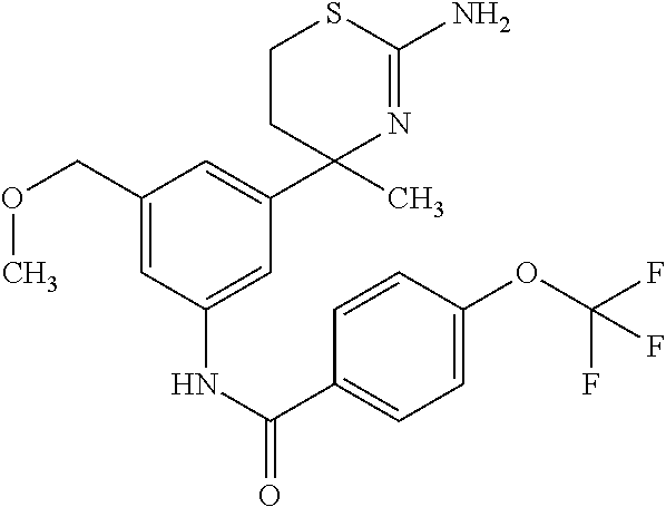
C1(COC)=CC(NC(=O)C2=CC=C(OC(F)(F)F)C=C2)=CC(C2(C)N=C(N)SCC2)=C1
